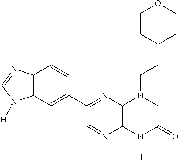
C1=C(C2=NC3=C(N=C2)N([H])C(=O)CN3CCC2CCOCC2)C=C(C)C2=C1N([H])C=N2
